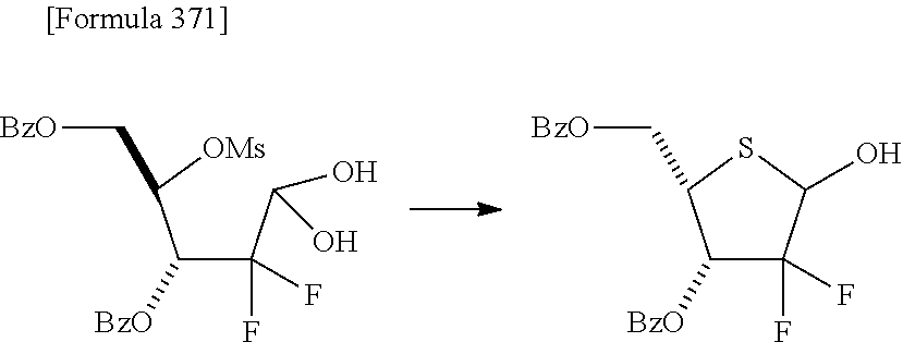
C(C(C([BzO])C(F)(F)C(O)O)[OMs])[BzO].C(C1C([BzO])C(F)(F)C(O)S1)[BzO]
